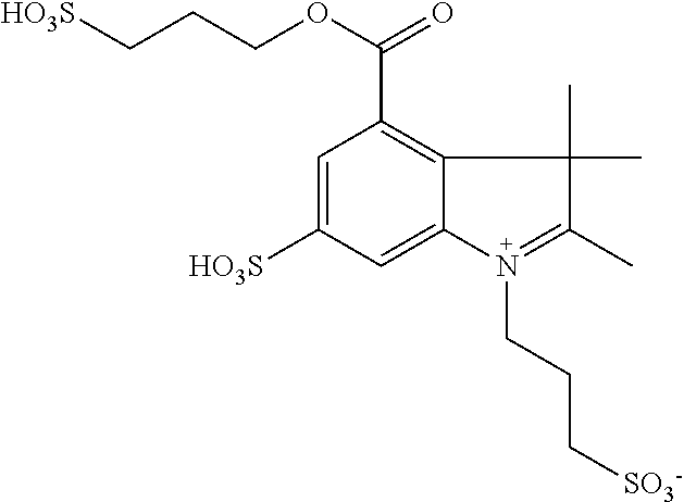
C1=C([HO3S])C=C2C(=C1C(=O)OCCC[HO3S])C(C)(C)C(C)=N2CCC[SO3-]
